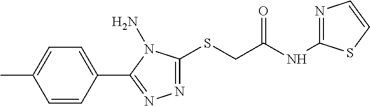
C1(C2=NN=C(SCC(NC3=NC=CS3)=O)N2N)=CC=C(C)C=C1
